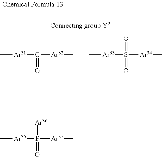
C[Ar31]C([Ar32]C)=O.C[Ar33]S([Ar34]C)(=O)=O.C[Ar35]P([Ar37]C)(=O)[Ar36]
